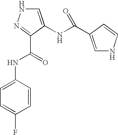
N1C=C(NC(=O)C2=CNC=C2)C(C(NC2=CC=C(F)C=C2)=O)=N1
